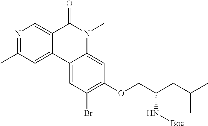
N1=C(C)C=C2C(=C1)C(=O)N(C)C1=CC(OCC(CC(C)C)N[Boc])=C(Br)C=C21
